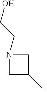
N1(CCO)CC(C)C1
